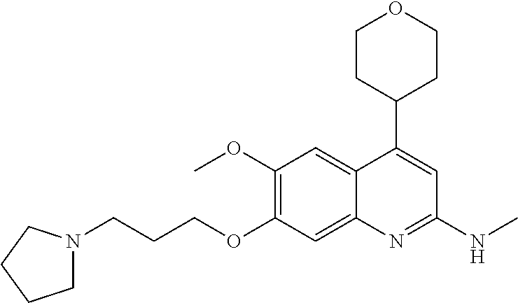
C12=CC(OC)=C(OCCCN3CCCC3)C=C1N=C(NC)C=C2C1CCOCC1
